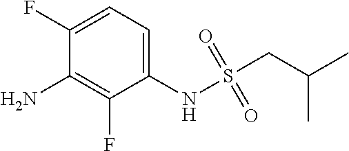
C1(F)=CC=C(NS(CC(C)C)(=O)=O)C(F)=C1N
